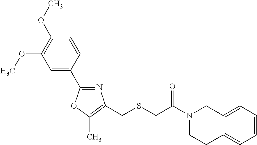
N1(C(=O)CSCC2=C(C)OC(C3=CC(OC)=C(OC)C=C3)=N2)CCC2=CC=CC=C2C1
